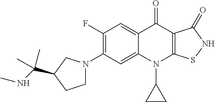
C12=CC(N3CCC(C(NC)(C)C)C3)=C(F)C=C1C(=O)C1=C(N2C2CC2)SNC1=O
